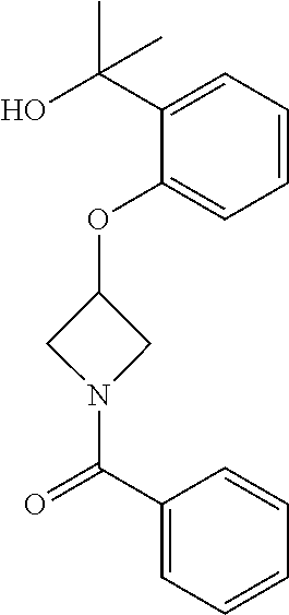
C1(OC2CN(C(C3=CC=CC=C3)=O)C2)=CC=CC=C1C(O)(C)C
